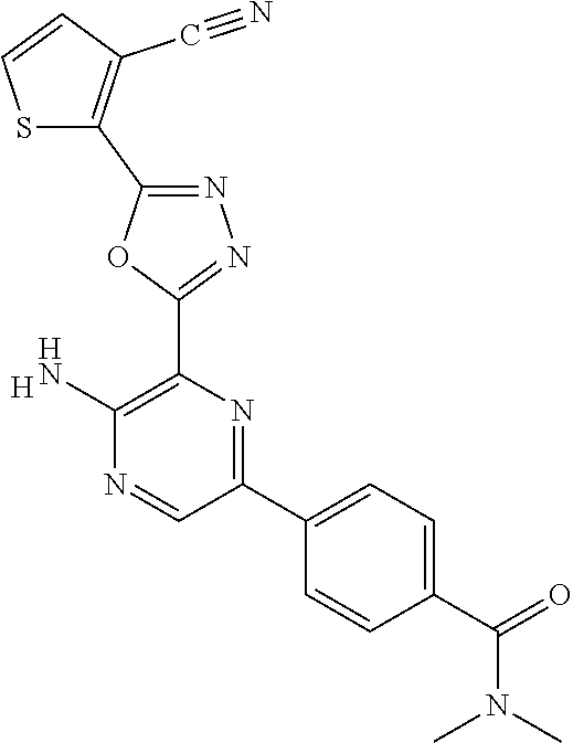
[H].C1(N)=C(C2=NN=C(C3=C(C#N)C=CS3)O2)N=C(C2=CC=C(C(=O)N(C)C)C=C2)C=N1
